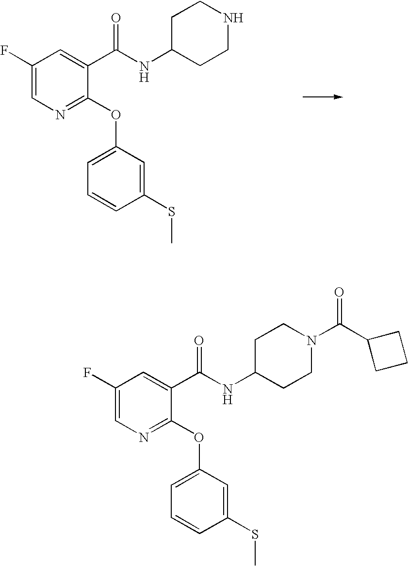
C1(F)=CN=C(OC2=CC=CC(SC)=C2)C(C(NC2CCNCC2)=O)=C1.C1(F)=CN=C(OC2=CC=CC(SC)=C2)C(C(NC2CCN(C(C3CCC3)=O)CC2)=O)=C1
